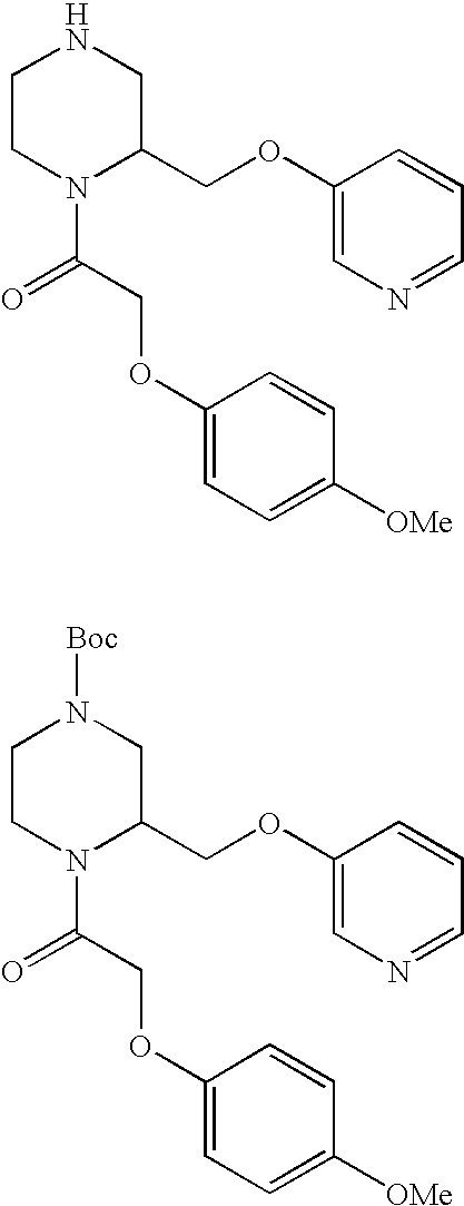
C1CN(C(=O)COC2=CC=C([OMe])C=C2)C(COC2=CN=CC=C2)CN1.C1CN(C(=O)COC2=CC=C([OMe])C=C2)C(COC2=CN=CC=C2)CN1[Boc]
